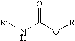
[R]NC(O[R])=O
